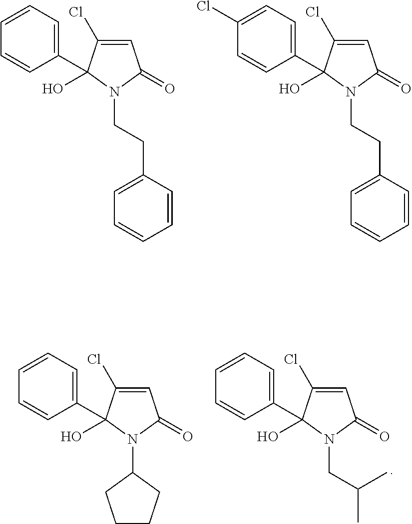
C1=C(Cl)C(O)(C2=CC=CC=C2)N(CCC2=CC=CC=C2)C1=O.C1=C(Cl)C(O)(C2=CC=C(Cl)C=C2)N(CCC2=CC=CC=C2)C1=O.C1=C(Cl)C(O)(C2=CC=CC=C2)N(C2CCCC2)C1=O.C1=C(Cl)C(O)(C2=CC=CC=C2)N(CC(C)C)C1=O
